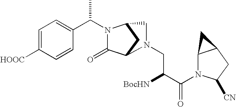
C1=C([HOOC])C=CC(C(C)N2C(=O)C3CC2CN3CC([BocHN])C(=O)N2C3C(CC2[CN])C3)=C1
